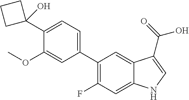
C1(C2(O)CCC2)=CC=C(C2=C(F)C=C3C(=C2)C(C(=O)O)=CN3)C=C1OC
